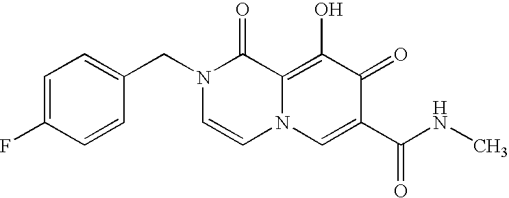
C1=C(F)C=CC(CN2C=CN3C(=C(O)C(=O)C(C(NC)=O)=C3)C2=O)=C1
